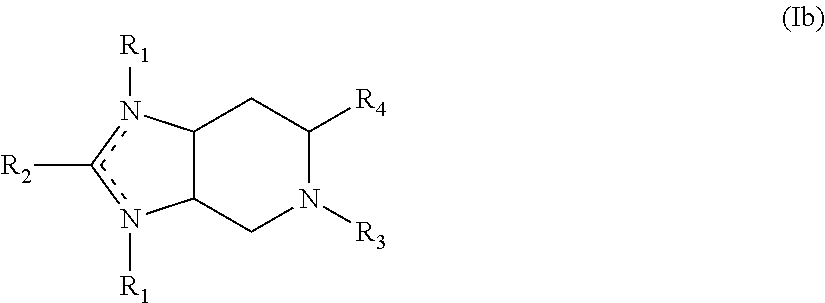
C12C(CN([R3])C([R4])C1)n([R1])c([R2])n2[R1]
